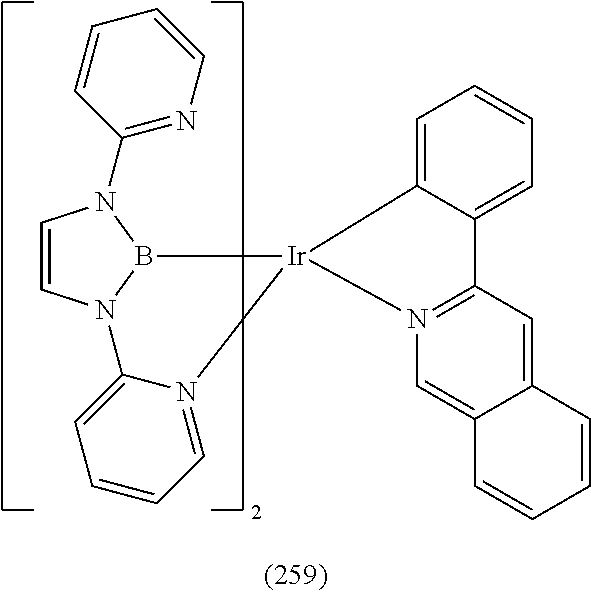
C1=CN2B(N1C1=NC=CC=C1)[Ir]1(N3=CC=CC=C23)C2=CC=CC=C2C2=N1C=C1C(=C2)C=CC=C1
